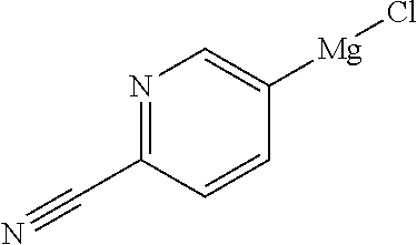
N1=C(C#N)C=CC([Mg]Cl)=C1
